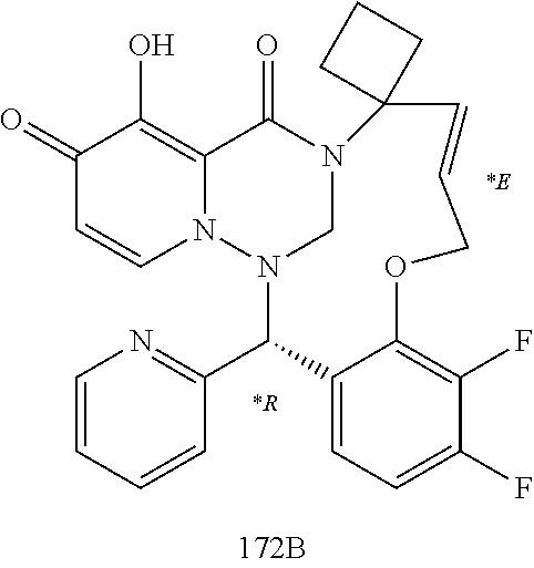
C1(=O)C=CN2C(=C1O)C(=O)N1CN2C(C2=NC=CC=C2)C2=CC=C(F)C(F)=C2OCC=CC12CCC2.[*R].[*E]
